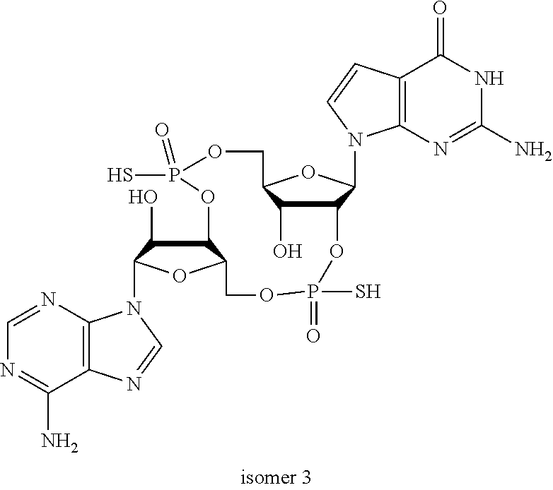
C12=C(N=CN=C1N)N(C1C(O)C3C(O1)COP(S)(=O)OC1C(N4C5=C(C(=O)NC(N)=N5)C=C4)OC(COP(S)(=O)O3)C1O)C=N2
